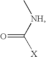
C[NH]C([X])=O
